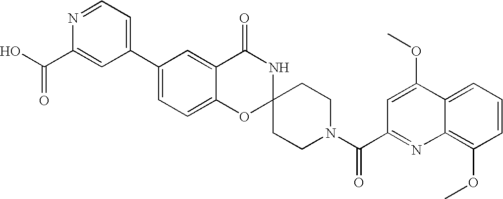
C1(C2=CC=NC(C(O)=O)=C2)=CC=C2C(=C1)C(=O)NC1(O2)CCN(C(=O)C2=NC3=C(OC)C=CC=C3C(OC)=C2)CC1
